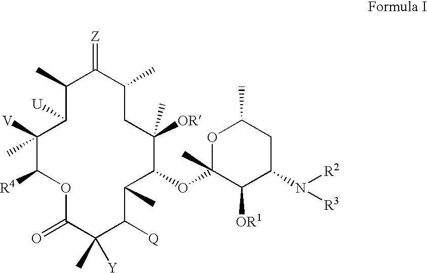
C1(C)C([U])C([V])(C)C([R4])OC(=O)C(C)([Y])C([Q])C(C)C(OC2(C)C([OR1])C(N([R2])[R3])CC(C)O2)C([OR])(C)CC(C)C1=[Z]
